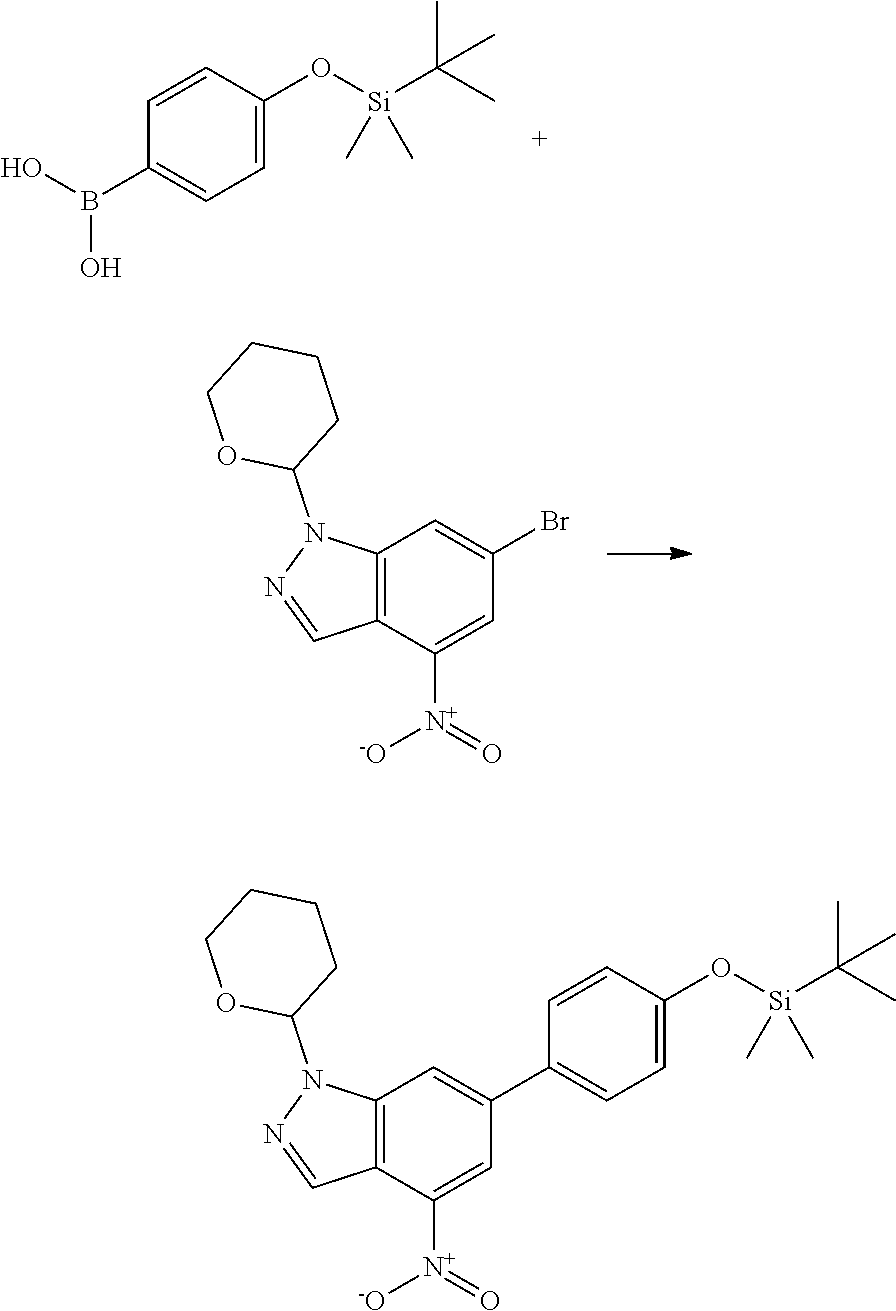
B(O)(O)C1=CC=C(O[Si](C(C)(C)C)(C)C)C=C1.C12=C(C([N+]([-O])=O)=CC(Br)=C1)C=NN2C1CCCCO1.C12=C(C([N+]([-O])=O)=CC(C3=CC=C(O[Si](C(C)(C)C)(C)C)C=C3)=C1)C=NN2C1CCCCO1
